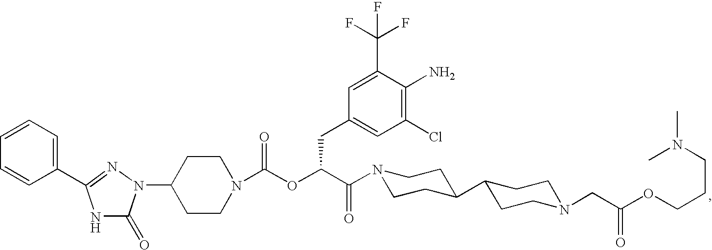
C1(N2C(=O)NC(C3=CC=CC=C3)=N2)CCN(C(OC(C(=O)N2CCC(C3CCN(CC(OCCCN(C)C)=O)CC3)CC2)CC2=CC(Cl)=C(N)C(C(F)(F)F)=C2)=O)CC1
